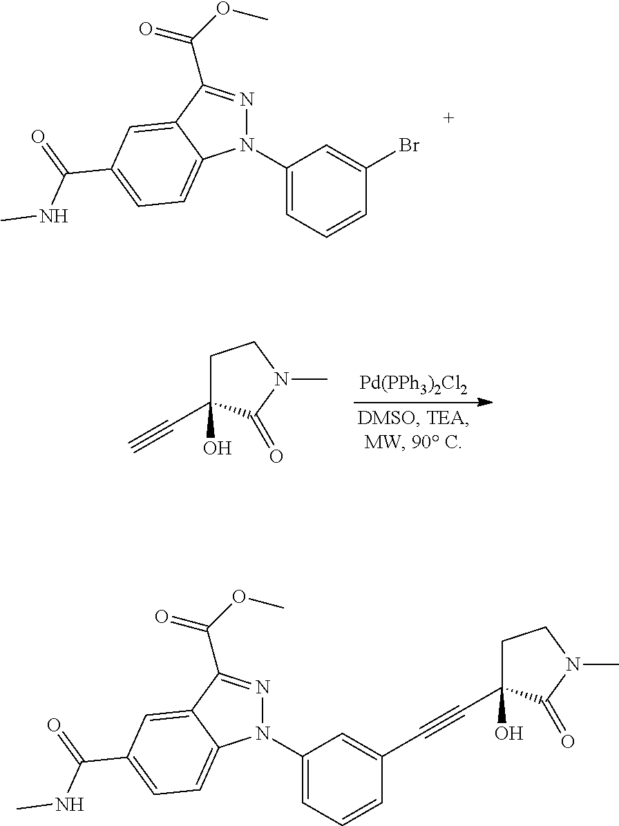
N1(C2=CC=CC(Br)=C2)N=C(C(OC)=O)C2=CC(C(=O)NC)=CC=C12.[Pd(PPh3)2Cl2].C1C(C#C)(O)C(=O)N(C)C1.N1(C2=CC=CC(C#CC3(O)CCN(C)C3=O)=C2)N=C(C(OC)=O)C2=CC(C(=O)NC)=CC=C12
